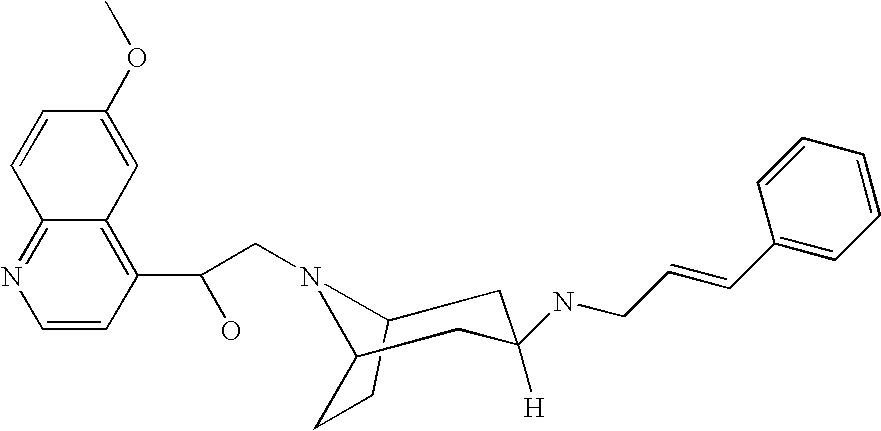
C(CN1C2CCC1CC([H])(NCC=CC1=CC=CC=C1)C2)(C1=C2C(=NC=C1)C=CC(OC)=C2)O
